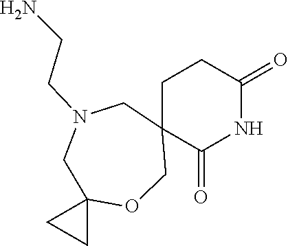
C1C2(C(=O)NC(=O)C1)CN(CCN)CC1(OC2)CC1
